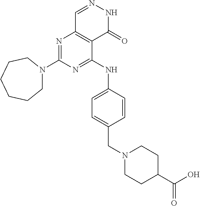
N1=C(N2CCCCCC2)N=C(NC2=CC=C(CN3CCC(C(O)=O)CC3)C=C2)C2=C1C=NNC2=O
